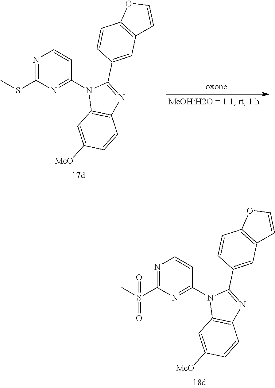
N1=C(S(C)(=O)=O)N=C(N2C3=C(N=C2C2=CC4=C(C=C2)OC=C4)C=CC([MeO])=C3)C=C1.N1=C(SC)N=C(N2C3=C(N=C2C2=CC4=C(C=C2)OC=C4)C=CC([MeO])=C3)C=C1
